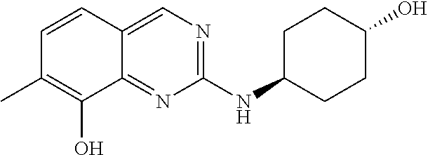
C1=CC(C)=C(O)C2=NC(NC3CCC(O)CC3)=NC=C12
